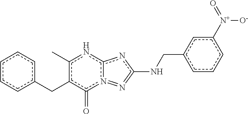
c1ccc(Cc2c(C)nc3n(c2=O)=N=c(NCc2cc([N+](=O)[O-])ccc2)n3)cc1
